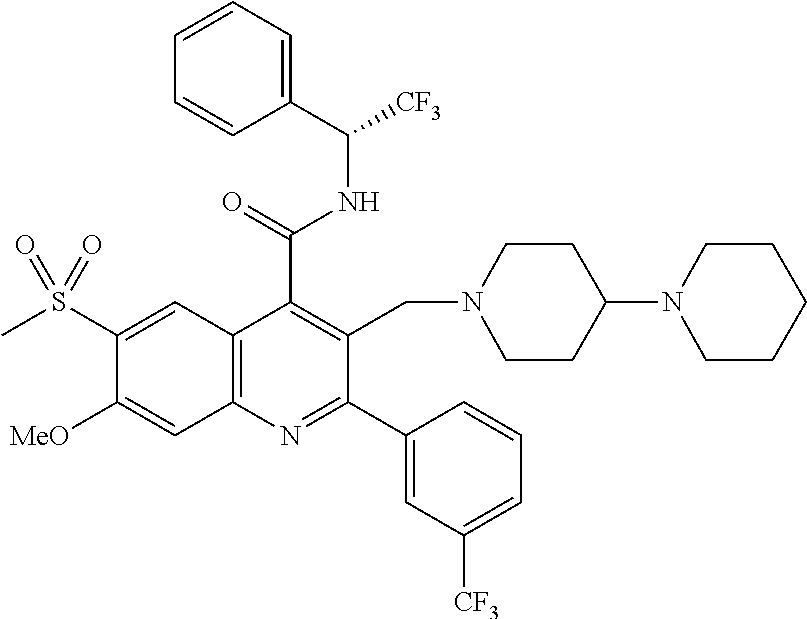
C1=CC=C(C([CF3])NC(C2=C(CN3CCC(N4CCCCC4)CC3)C(C3=CC([CF3])=CC=C3)=NC3=C2C=C(S(C)(=O)=O)C([OMe])=C3)=O)C=C1
